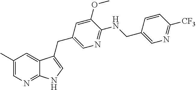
C1(C)=CN=C2C(=C1)C(CC1=CN=C(NCC3=CN=C([CF3])C=C3)C(OC)=C1)=CN2
